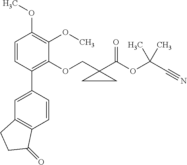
C1=CC(C2=CC3=C(C=C2)C(=O)CC3)=C(OCC2(C(OC(C#N)(C)C)=O)CC2)C(OC)=C1OC
